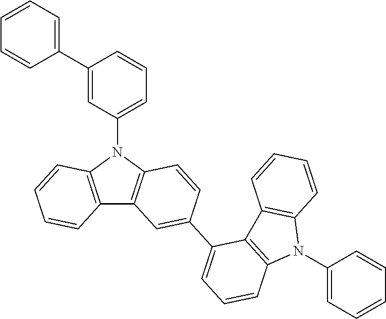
C12=C(N(C3=CC=CC(C4=CC=CC=C4)=C3)C3=C1C=C(C1=CC=CC4=C1C1=C(N4C4=CC=CC=C4)C=CC=C1)C=C3)C=CC=C2
